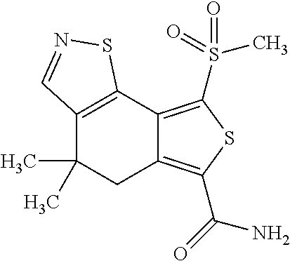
C12=C(C3=C(S(C)(=O)=O)SC(C(=O)N)=C3CC1(C)C)SN=C2
